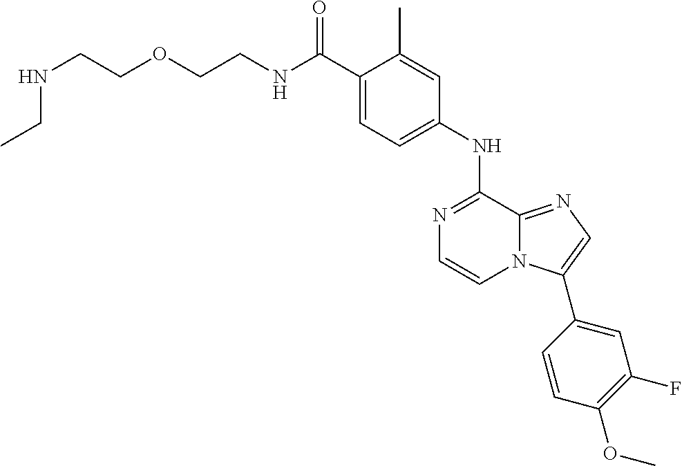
C(C1=CC=C(NC2=NC=CN3C2=NC=C3C2=CC(F)=C(OC)C=C2)C=C1C)(=O)NCCOCCNCC
